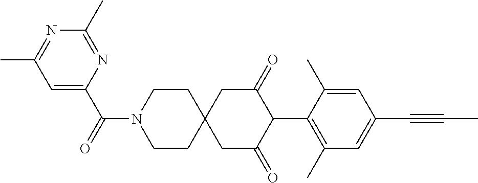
C1CN(C(=O)C2=CC(C)=NC(C)=N2)CCC12CC(=O)C(C1=C(C)C=C(C#CC)C=C1C)C(=O)C2
